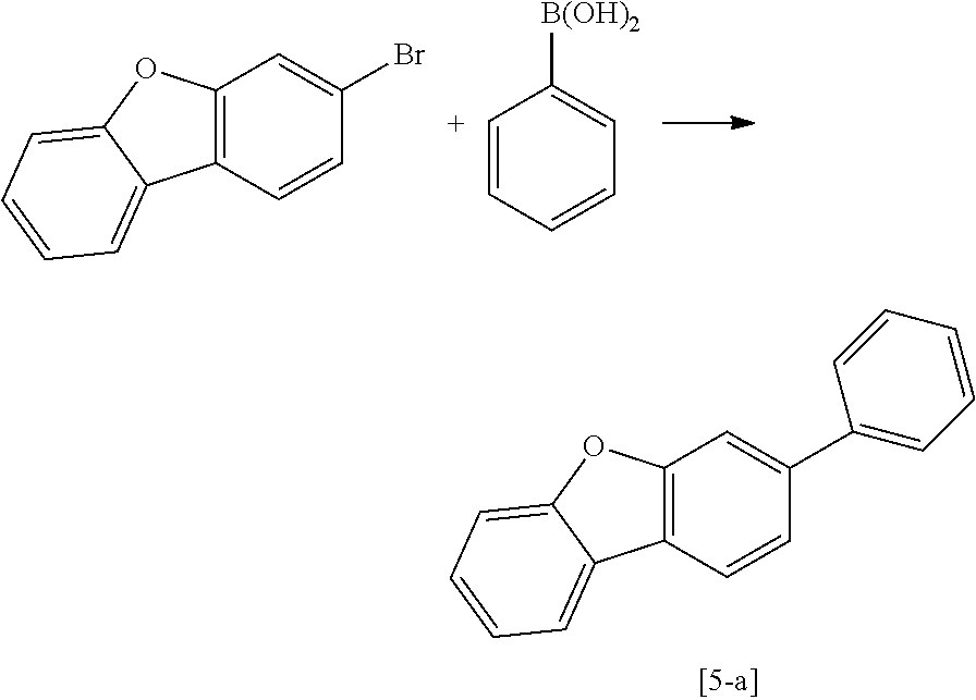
C12=C(C=CC(Br)=C1)C1=CC=CC=C1O2.[C+]1=CC=CC=C1[B(OH)2].C12=C(C=CC(C3=CC=CC=C3)=C1)C1=CC=CC=C1O2
